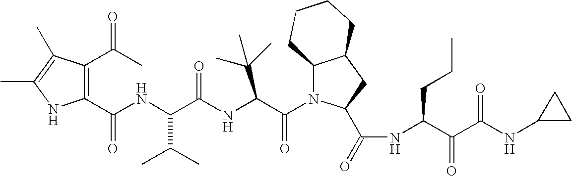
C1(C(NC(C(NC(C(N2C3C(CC2C(=O)NC(C(C(NC2CC2)=O)=O)CCC)CCCC3)=O)C(C)(C)C)=O)C(C)C)=O)=C(C(C)=O)C(C)=C(C)N1
